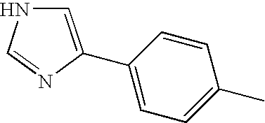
C1=C(C2=CC=C(C)C=C2)N=CN1
